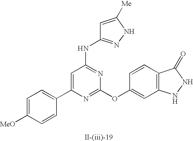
C1=C(C2=CC=C([MeO])C=C2)N=C(OC2=CC3=C(C=C2)C(=O)NN3)N=C1NC1=NNC([Me])=C1
